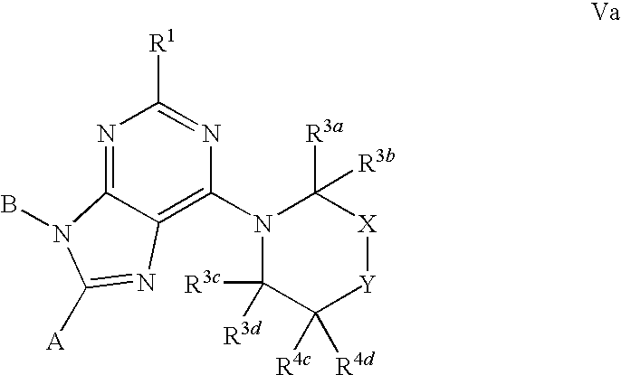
N1=C2C(=C(N3C([R3d])([R3c])C([R4c])([R4d])[Y][X]C3([R3a])[R3b])N=C1[R1])N=C([A])N2B
